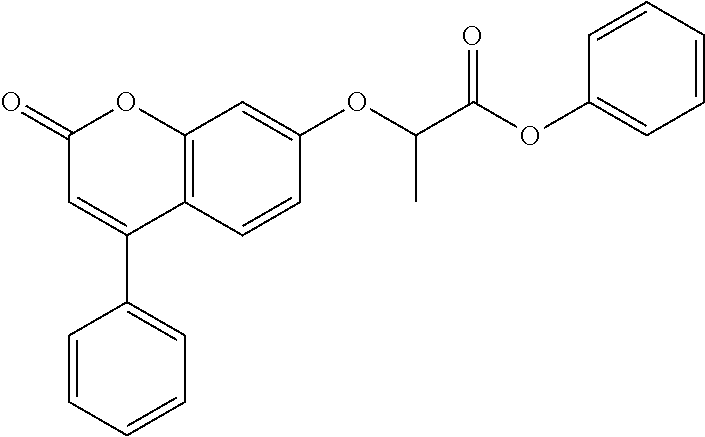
C12=C(C=CC(OC(C(OC3=CC=CC=C3)=O)C)=C1)C(C1=CC=CC=C1)=CC(=O)O2
